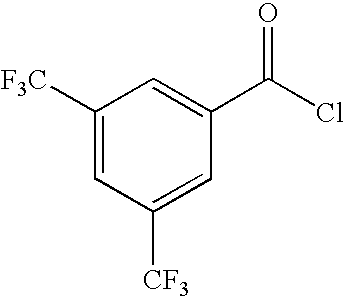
C1([F3C])=CC([CF3])=CC(C(Cl)=O)=C1
